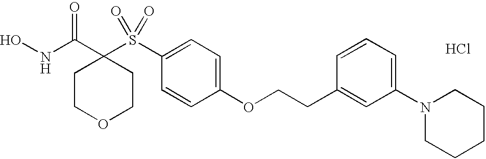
N(C(C1(S(C2=CC=C(OCCC3=CC(N4CCCCC4)=CC=C3)C=C2)(=O)=O)CCOCC1)=O)O.Cl
